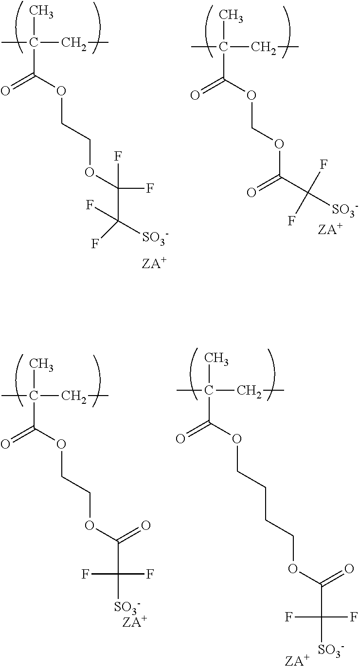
CC(CC)(C)C(OCOC(C(F)(F)[SO3-])=O)=O.CC(CC)(C)C(OCCOC(F)(F)C([SO3-])(F)F)=O.CC(CC)(C)C(OCCOC(C(F)(F)[SO3-])=O)=O.CC(CC)(C)C(OCCCCOC(C(F)(F)[SO3-])=O)=O
